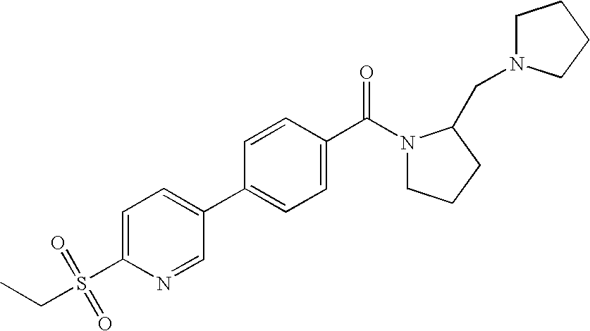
C1(S(=O)(CC)=O)=CC=C(C2=CC=C(C(=O)N3CCCC3CN3CCCC3)C=C2)C=N1
